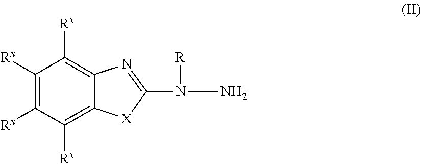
C1([Rx])=C([Rx])C([Rx])=C2C(=C1[Rx])N=C(N(N)[R])[X]2
